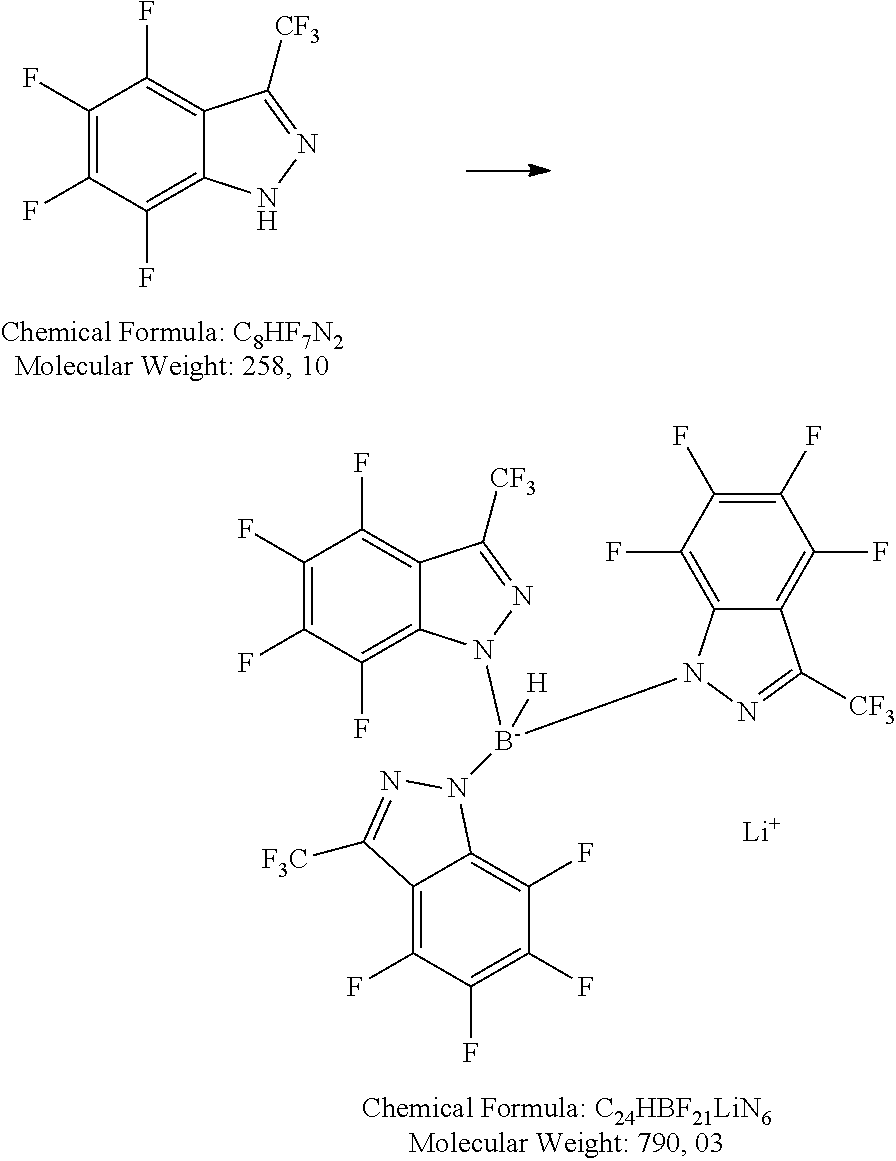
C1(F)=C(F)C(F)=C2C(=C1F)C([CF3])=NN2.C1(F)=C(F)C(F)=C2C(=C1F)C([CF3])=NN2[B-](N1C2=C(F)C(F)=C(F)C(F)=C2C([F3C])=N1)([H])N1C2=C(F)C(F)=C(F)C(F)=C2C([CF3])=N1.[Li]
